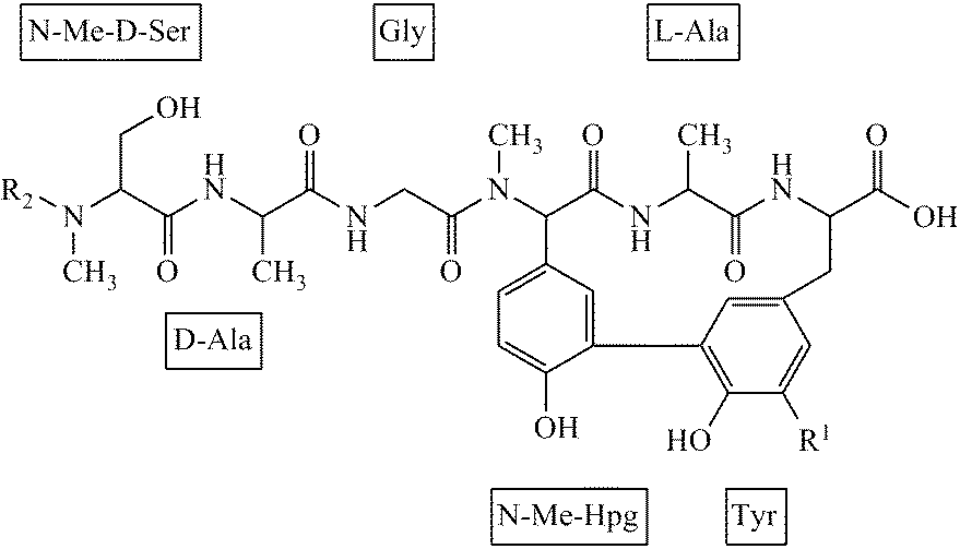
[R2]N(C(C(NC(C(NCC(N(C1C(=O)NC(C)C(=O)NC(C(O)=O)CC2=CC(=C(O)C([R1])=C2)C2=CC1=CC=C2O)C)=O)=O)C)=O)CO)C
